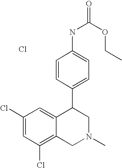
Cl.C1(Cl)=C2C(=CC(Cl)=C1)C(C1=CC=C(NC(OCC)=O)C=C1)CN(C)C2
